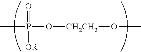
CP(O[CH2CH2]OC)(=O)[OR]
